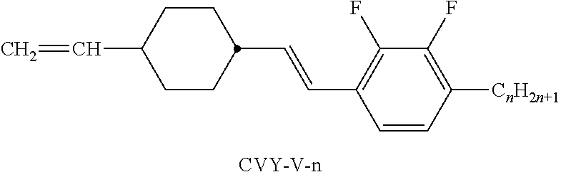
C1(F)=C(C=CC2CCC(C=C)CC2)C=CC([CnH2n+1])=C1F
